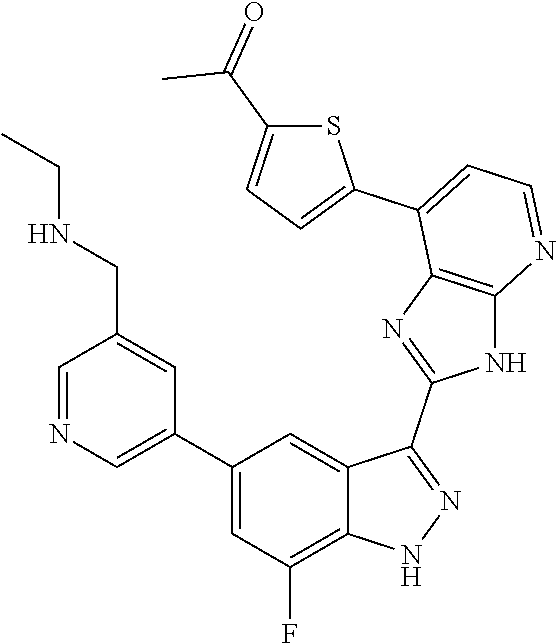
C1=NC=C(C2=CC(F)=C3C(=C2)C(C2=NC4=C(N2)N=CC=C4C2=CC=C(C(=O)C)S2)=NN3)C=C1CNCC
